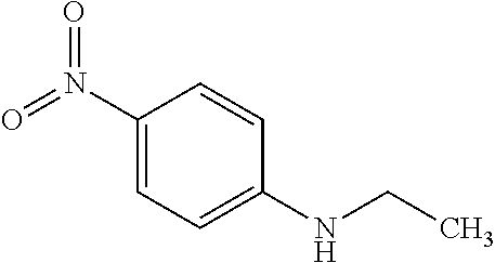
C1(N(=O)=O)=CC=C(NCC)C=C1
